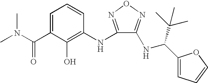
C1=C(C(N(C)C)=O)C(O)=C(NC2=NON=C2NC(C2=CC=CO2)C(C)(C)C)C=C1
